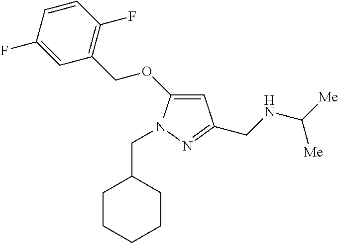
C1=C(OCC2=C(F)C=CC(F)=C2)N(CC2CCCCC2)N=C1CNC([Me])[Me]
